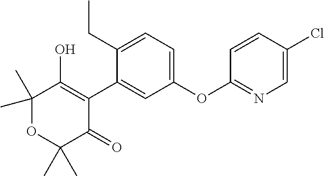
C1(C2=CC(OC3=NC=C(Cl)C=C3)=CC=C2CC)=C(O)C(C)(C)OC(C)(C)C1=O
